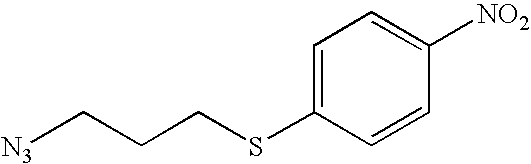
[N3]CCCSC1=CC=C([NO2])C=C1
